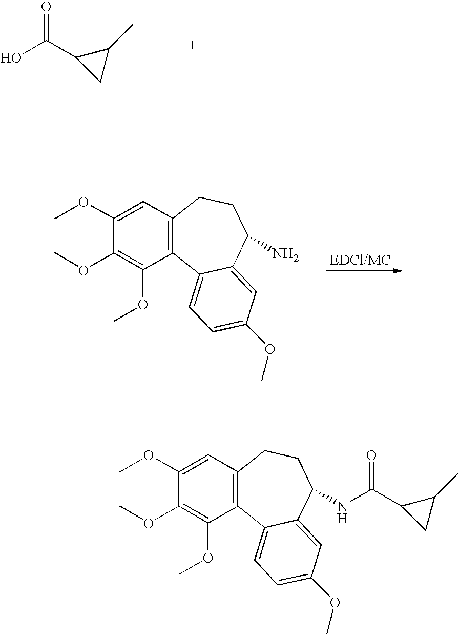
OC(C1CC1C)=O.C1(OC)=CC2=C(C(OC)=C1OC)C1=CC=C(OC)C=C1C(N)CC2.C1(OC)=CC2=C(C(OC)=C1OC)C1=CC=C(OC)C=C1C(NC(C1CC1C)=O)CC2
